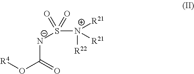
S([N+]([R21])([R21])[R22])(=O)(=O)[N-]C(=O)O[R4]
